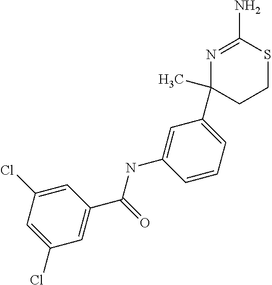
C1(C)(C2=CC=CC(NC(C3=CC(Cl)=CC(Cl)=C3)=O)=C2)N=C(N)SCC1
